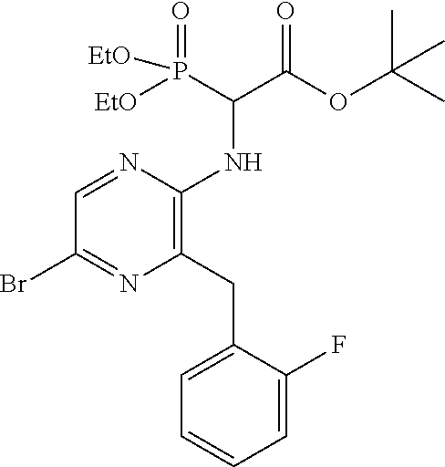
C1=NC(NC(C(OC(C)(C)C)=O)P([EtO])(=O)[EtO])=C(CC2=CC=CC=C2F)N=C1Br
